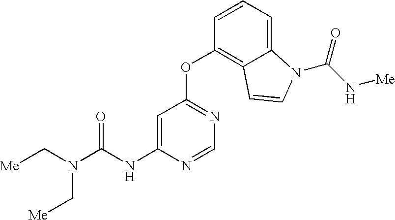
N(C(NC1=CC(OC2=C3C(=CC=C2)N(C(N[Me])=O)C=C3)=NC=N1)=O)(C[Me])C[Me]
